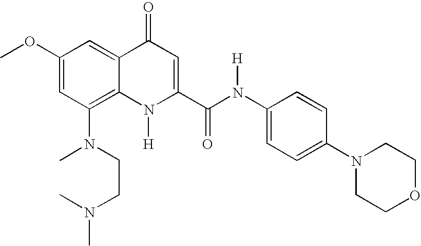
C1(OC)=CC(N(C)CCN(C)C)=C2C(=C1)C(=O)C=C(C(N(C1=CC=C(N3CCOCC3)C=C1)[H])=O)N2[H]
